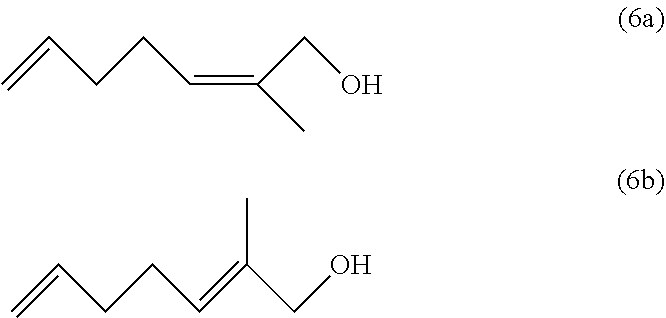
C=CCCC=C(C)CO.C=CCCC=C(CO)C
